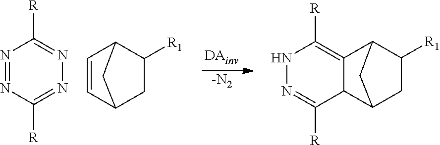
[-N2].N1=NC([R])=NN=C1[R].C1=CC2CC([R1])C1C2.C12=C([R])NN=C([R])C1C1CC([R1])C2C1
